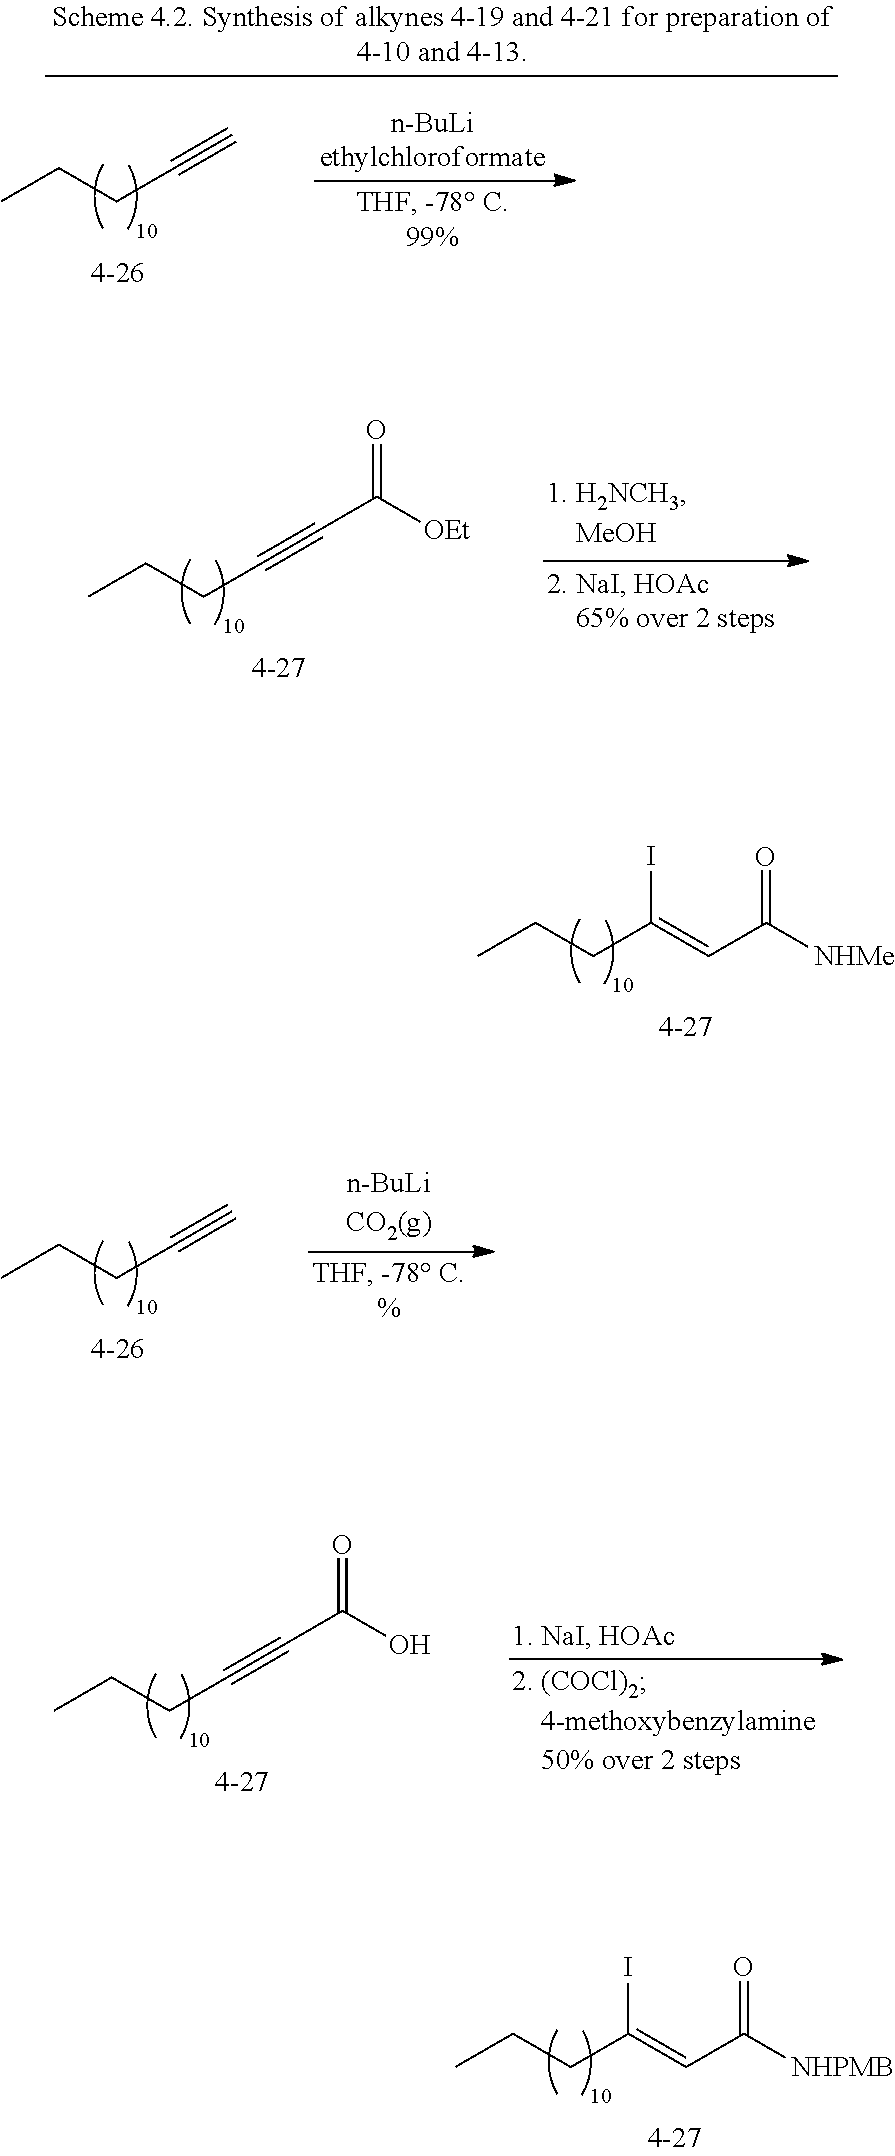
CCCC(=CC(=O)[NHMe])I.CCCC#CC([OEt])=O.CCCC#C.CCCC#CC(O)=O.CCCC(=CC(=O)[NHPMB])I.CCCC#C
